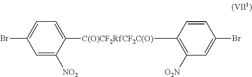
C1=C([NO2])C([C(O)CF2RfCF2C(O)]C2=C([O2N])C=C(Br)C=C2)=CC=C1Br
